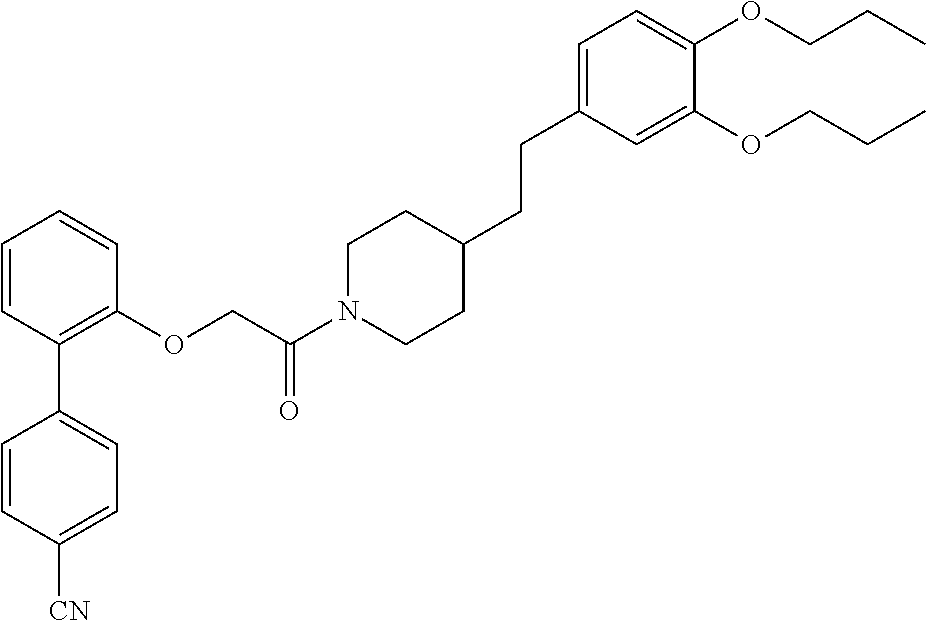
C1=CC(C2=CC=C([CN])C=C2)=C(OCC(N2CCC(CCC3=CC=C(OCCC)C(OCCC)=C3)CC2)=O)C=C1
